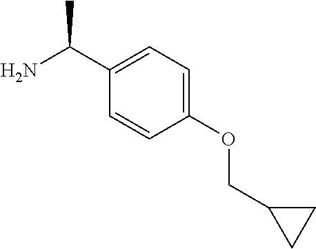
C1(C(N)C)=CC=C(OCC2CC2)C=C1
